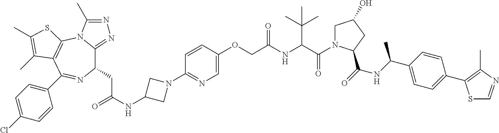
C1(CC(NC2CN(C3=NC=C(OCC(NC(C(=O)N4CC(O)CC4C(=O)NC(C4=CC=C(C5=C(C)N=CS5)C=C4)C)C(C)(C)C)=O)C=C3)C2)=O)C2=NN=C(C)N2C2=C(C(C3=CC=C(Cl)C=C3)=N1)C(C)=C(C)S2
